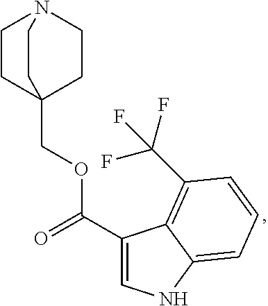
C1(C(OCC23CCN(CC2)CC3)=O)=CNC2=CC=CC(C(F)(F)F)=C12
